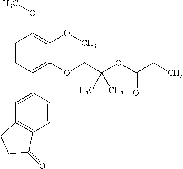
C1=CC(C2=CC3=C(C=C2)C(=O)CC3)=C(OCC(OC(CC)=O)(C)C)C(OC)=C1OC
